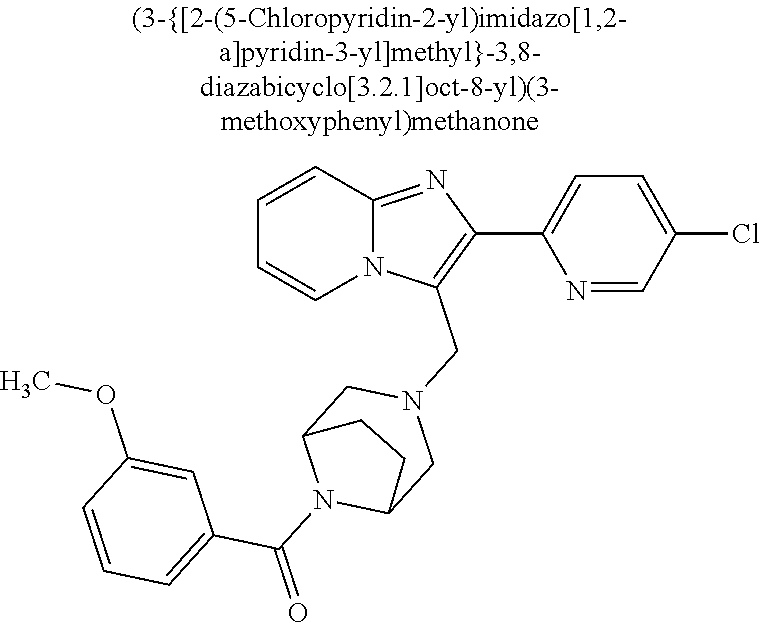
N12C(=NC(C3=CC=C(Cl)C=N3)=C1CN1CC3N(C(=O)C4=CC=CC(OC)=C4)C(C1)CC3)C=CC=C2
